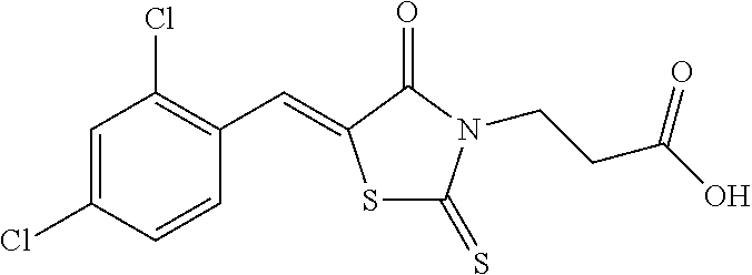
C1=C(Cl)C=CC(C=C2SC(=S)N(CCC(O)=O)C2=O)=C1Cl
